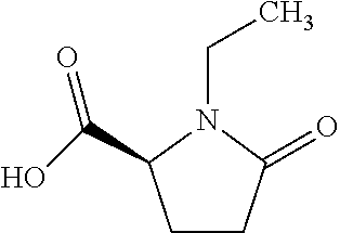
CCN1C(C(O)=O)CCC1=O
